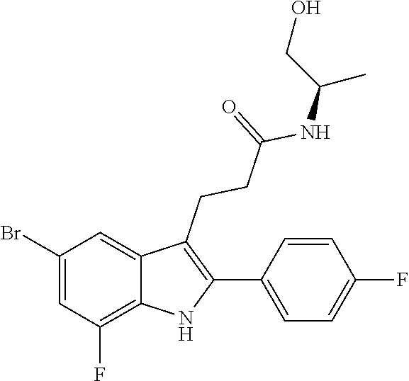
N(C(CCC1=C(C2=CC=C(F)C=C2)NC2=C(F)C=C(Br)C=C12)=O)C(C)CO
